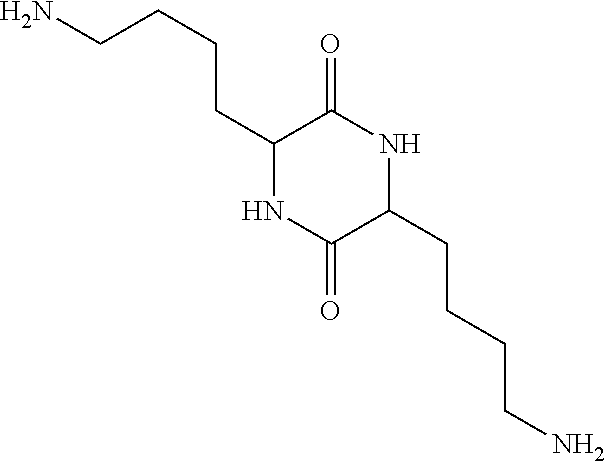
C(C1C(=O)NC(CCCCN)C(=O)N1)CCCN
